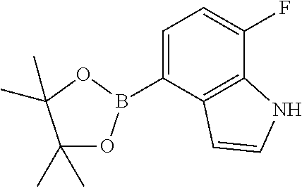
C1(C)(C)OB(C2=CC=C(F)C3=C2C=CN3)OC1(C)C
